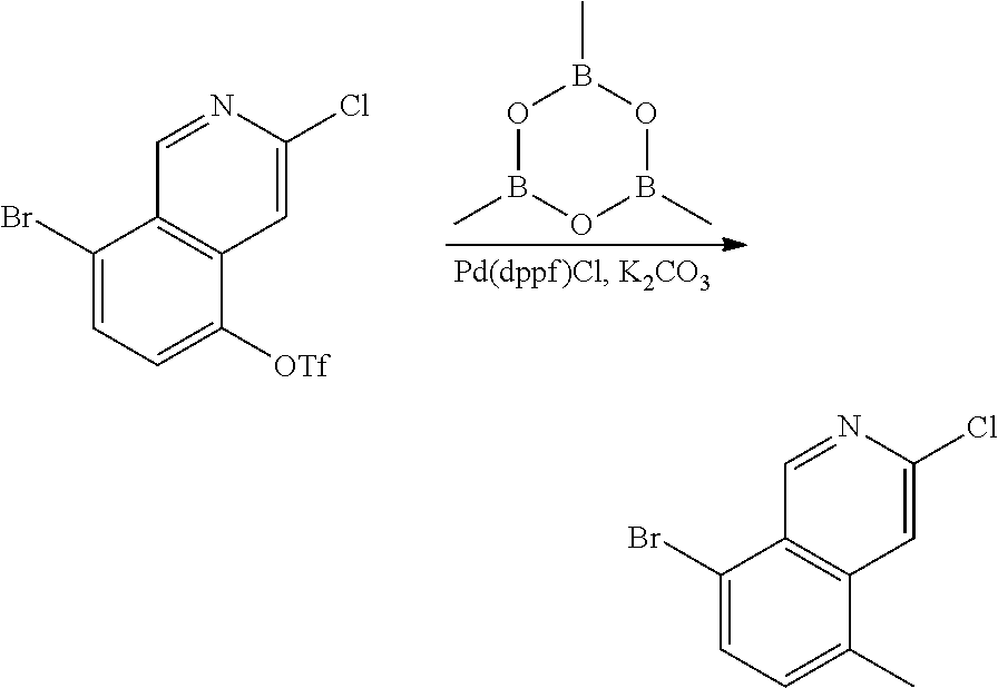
C1(Br)=CC=C([OTf])C2=C1C=NC(Cl)=C2.O1B(C)OB(C)OB1C.C1(Br)=CC=C(C)C2=C1C=NC(Cl)=C2
